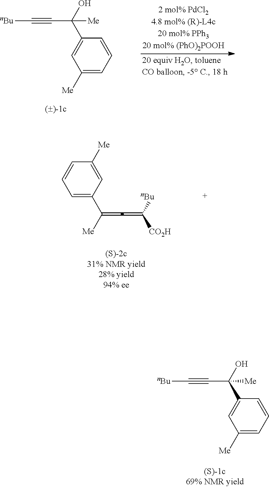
C1=C(C([Me])=C=C([nBu])[CO2H])C=C([Me])C=C1.C1([Me])=CC=CC(C(O)([Me])C#C[nBu])=C1.C1([Me])=CC=CC(C(O)([Me])C#C[nBu])=C1
